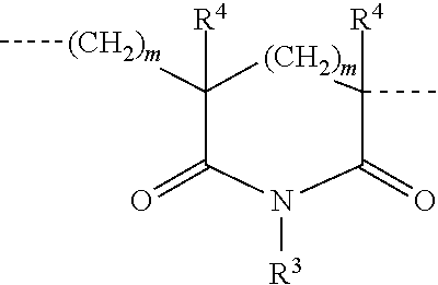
C1([R4])([(CH2)m]C)C(=O)N([R3])C(=O)C(C)([R4])[(CH2)m]1
